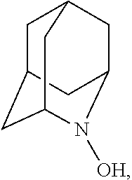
C1C2CC3N([OH])C(CC1C3)C2
